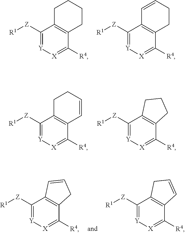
C1([Z][R1])=[Y][X]=C([R4])C2=C1CCCC2.C1([Z][R1])=[Y][X]=C([R4])C2=C1C=CCC2.C1([Z][R1])=[Y][X]=C([R4])C2=C1CCC=C2.C1([Z][R1])=[Y][X]=C([R4])C2=C1CCC2.C1([Z][R1])=[Y][X]=C([R4])C2=C1C=CC2.C1([Z][R1])=[Y][X]=C([R4])C2=C1CC=C2
